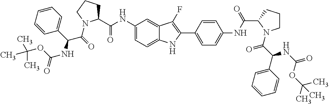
C1(NC(C2CCCN2C(=O)C(NC(OC(C)(C)C)=O)C2=CC=CC=C2)=O)=CC=C2C(=C1)C(F)=C(C1=CC=C(NC(C3N(C(=O)C(NC(OC(C)(C)C)=O)C4=CC=CC=C4)CCC3)=O)C=C1)N2
